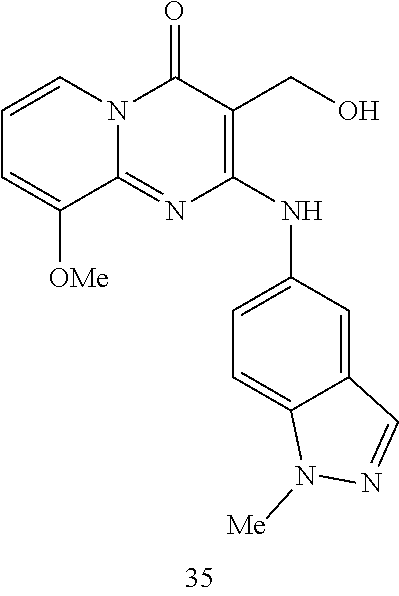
C1=CC=C([OMe])C2=NC(NC3=CC=C4C(=C3)C=NN4[Me])=C(CO)C(=O)N12
